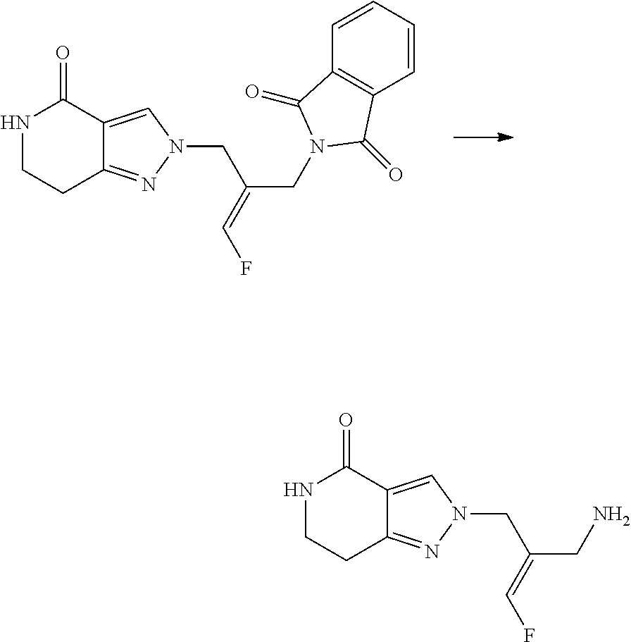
C(C(CN)=CF)N1N=C2CCNC(=O)C2=C1.C(C(CN1C(=O)C2=C(C1=O)C=CC=C2)=CF)N1N=C2CCNC(=O)C2=C1
